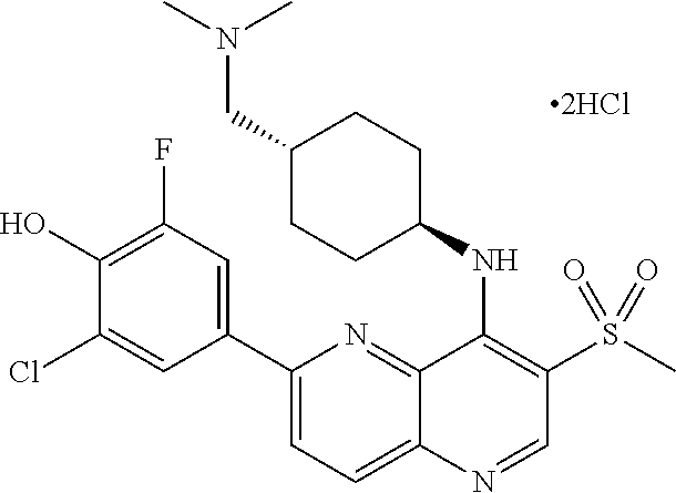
C1(C2=CC(F)=C(O)C(Cl)=C2)=CC=C2C(=N1)C(NC1CCC(CN(C)C)CC1)=C(S(C)(=O)=O)C=N2
